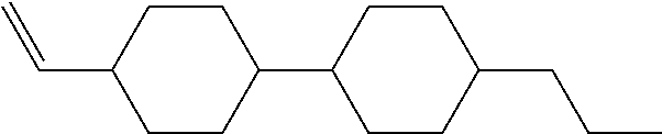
C1CC(C2CCC(CCC)CC2)CCC1C=C
